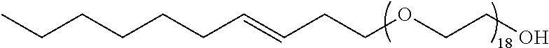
C(CC=CCCOCCO)CCCC
